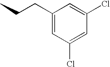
C1=C(Cl)C=C(Cl)C=C1CCC
